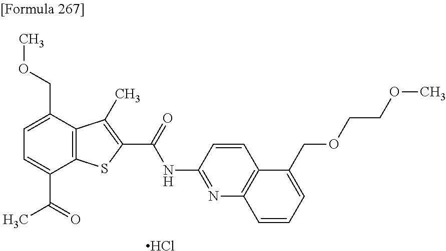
C1=C(C(=O)C)C2=C(C(COC)=C1)C(C)=C(C(=O)NC1=NC3=C(C=C1)C(COCCOC)=CC=C3)S2.Cl
